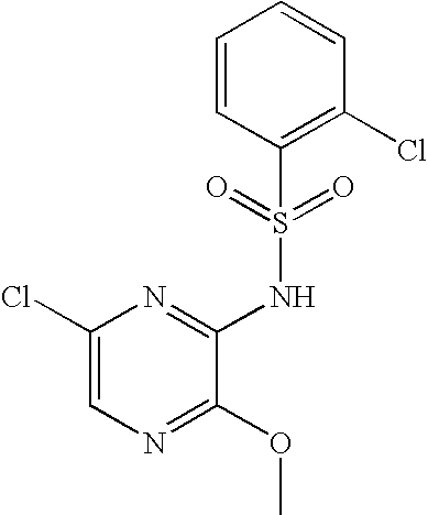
C1(Cl)=CN=C(OC)C(NS(C2=C(Cl)C=CC=C2)(=O)=O)=N1
